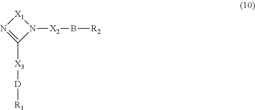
[X1]1N=C([X3][D][R1])N1[X2]B[R2]
